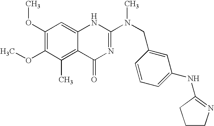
C1(OC)=C(OC)C(C)=C2C(=C1)NC(N(CC1=CC(NC3=NCCC3)=CC=C1)C)=NC2=O
